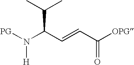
[PG]N(C(C=CC([OPG])=O)C(C)C)[H]
